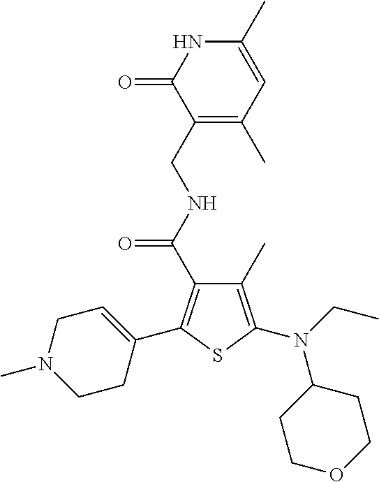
C1(C)=C(N(CC)C2CCOCC2)SC(C2=CCN(C)CC2)=C1C(NCC1=C(C)C=C(C)NC1=O)=O
